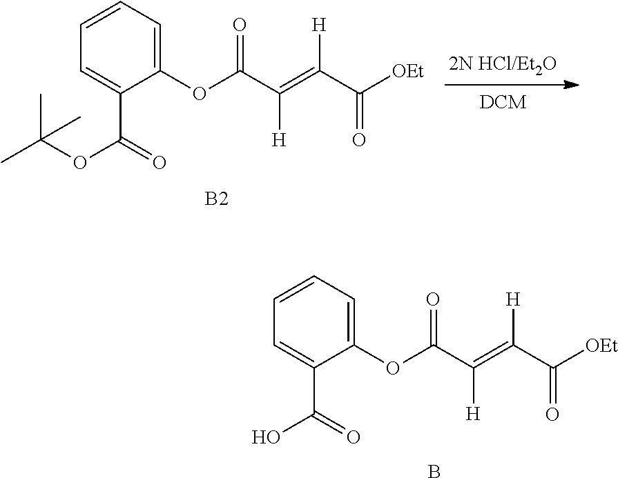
[B2].C1=CC=C(OC(C(=C(C([OEt])=O)[H])[H])=O)C(C(=O)OC(C)(C)C)=C1.B.C1=CC=C(OC(C(=C(C([OEt])=O)[H])[H])=O)C(C(=O)O)=C1
